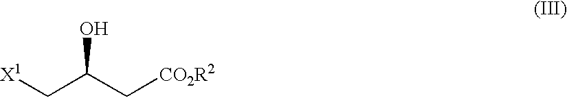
C(C(O)C[CO2R2])[X1]
